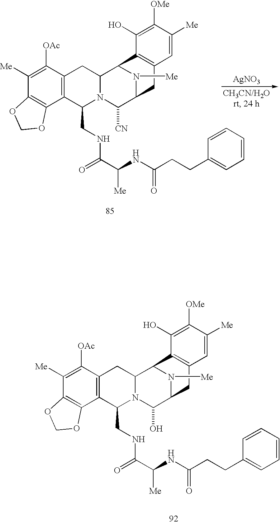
C1([OAc])=C([Me])C2=C(C3=C1CC1N(C3CNC(C(NC(CCC3=CC=CC=C3)=O)[Me])=O)C(O)C3N([Me])C1C1=C(C3)C=C([Me])C([OMe])=C1O)OCO2.[AgNO3].C1([OAc])=C([Me])C2=C(C3=C1CC1N(C3CNC(C(NC(CCC3=CC=CC=C3)=O)[Me])=O)C([CN])C3N([Me])C1C1=C(C3)C=C([Me])C([OMe])=C1O)OCO2
